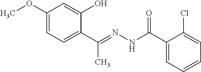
C1(OC)=CC=C(C(C)=NNC(=O)C2=CC=CC=C2Cl)C(O)=C1
